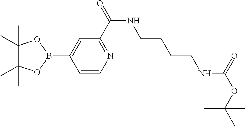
C1(C)(C)C(C)(C)OB(C2=CC(C(NCCCCNC(OC(C)(C)C)=O)=O)=NC=C2)O1
